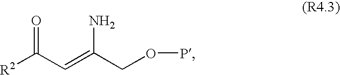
[R2]C(C=C(COP)N)=O
